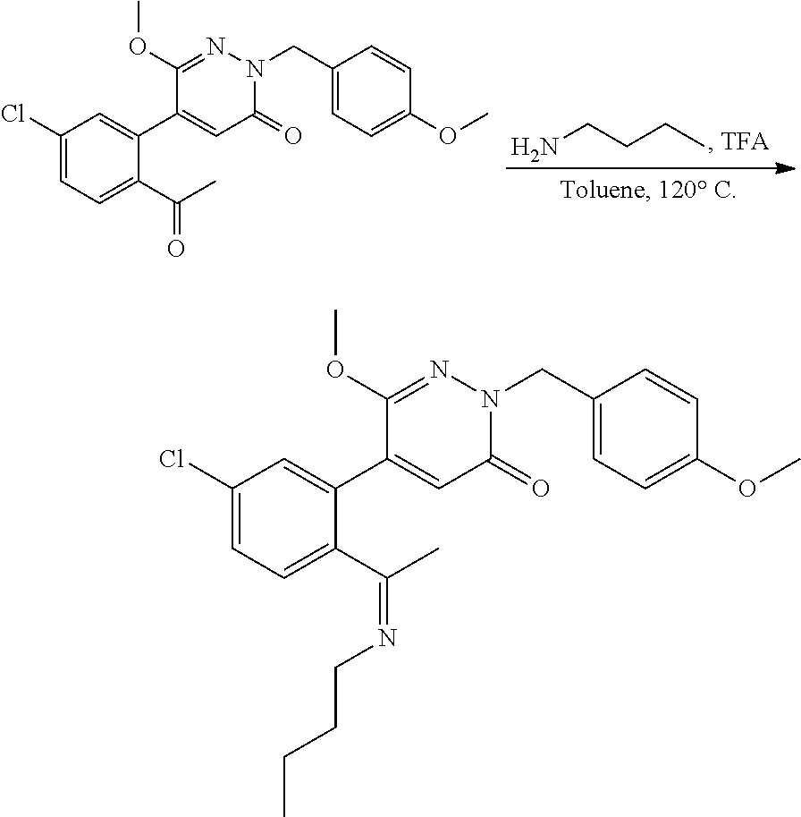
NCCCC.C1(Cl)=CC=C(C(C)=O)C(C2=CC(=O)N(CC3=CC=C(OC)C=C3)N=C2OC)=C1.C1(Cl)=CC=C(C(C)=NCCCC)C(C2=CC(=O)N(CC3=CC=C(OC)C=C3)N=C2OC)=C1
